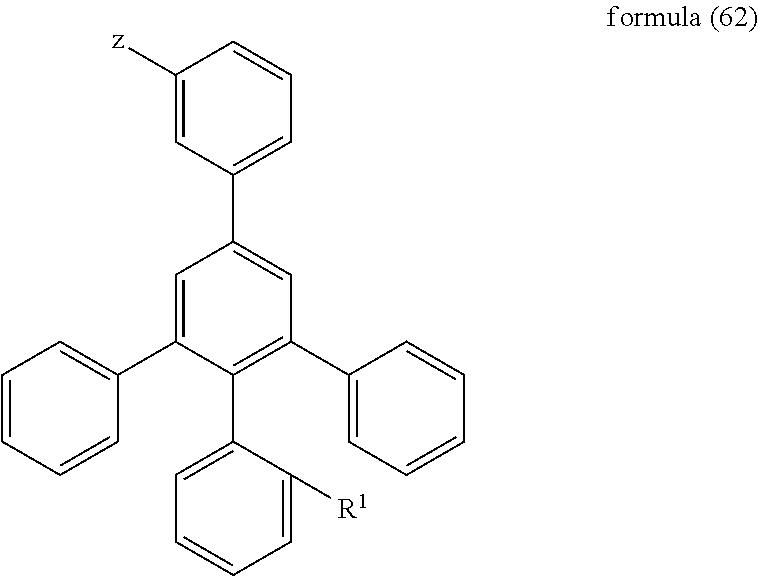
C1([z])=CC(C2=CC(C3=CC=CC=C3)=C(C3=CC=CC=C3[R1])C(C3=CC=CC=C3)=C2)=CC=C1
